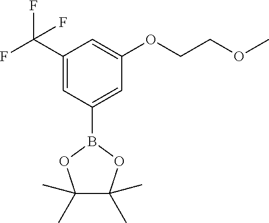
C1(C)(C)C(C)(C)OB(C2=CC(OCCOC)=CC(C(F)(F)F)=C2)O1
